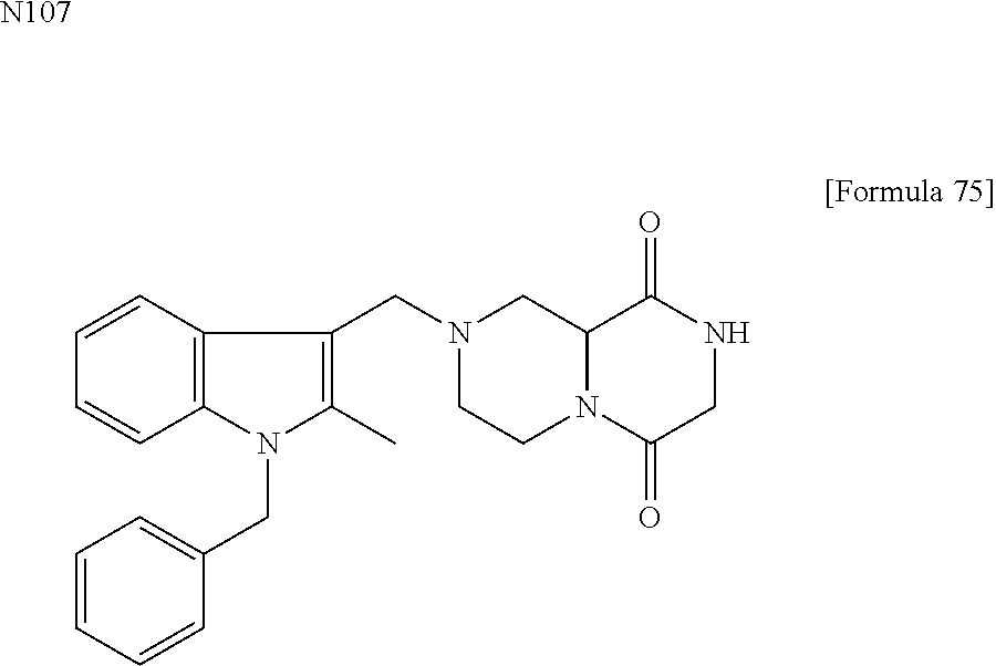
C1=CC2=C(C=C1)N(CC1=CC=CC=C1)C(C)=C2CN1CCN2C(C1)C(=O)NCC2=O.[N107]
